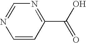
N1=CN=C(C(O)=O)C=C1
